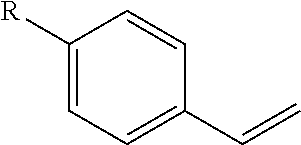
C1([R])=CC=C(C=C)C=C1
